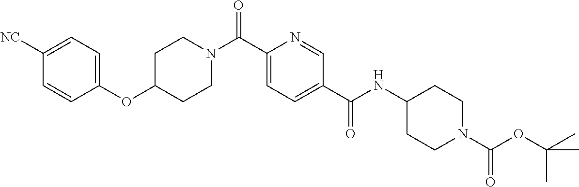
C1C(OC2=CC=C([NC])C=C2)CCN(C(C2=CC=C(C(NC3CCN(C(OC(C)(C)C)=O)CC3)=O)C=N2)=O)C1
